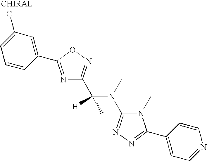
N1=C(C2=CC(C)=CC=C2)ON=C1C(N(C)C1=NN=C(C2=CC=NC=C2)N1C)([H])C
